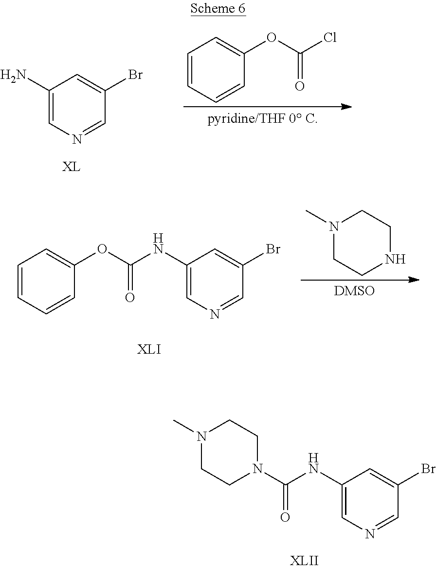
C(NC1=CN=CC(Br)=C1)(=O)N1CCN(C)CC1.C1(N)=CN=CC(Br)=C1.C1=CC=CC(OC(Cl)=O)=C1.C1=CC=CC(OC(NC2=CN=CC(Br)=C2)=O)=C1.N1(C)CCNCC1
